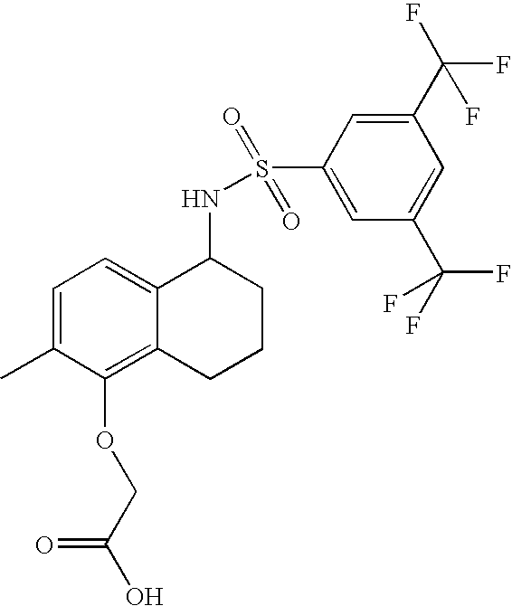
C1=C(C)C(OCC(O)=O)=C2C(=C1)C(NS(C1=CC(C(F)(F)F)=CC(C(F)(F)F)=C1)(=O)=O)CCC2
